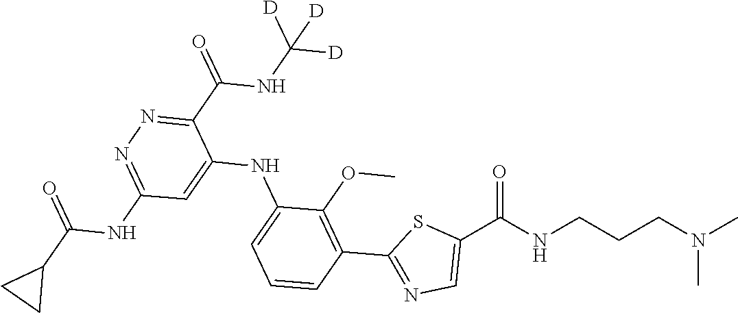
C1=CC=C(NC2=CC(NC(C3CC3)=O)=NN=C2C(=O)NC([D])([D])[D])C(OC)=C1C1=NC=C(C(NCCCN(C)C)=O)S1
